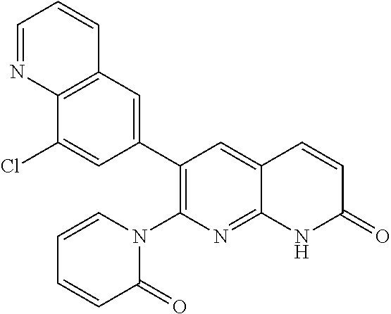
C12=C(C=C(C3=C(N4C=CC=CC4=O)N=C4C(=C3)C=CC(=O)N4)C=C1Cl)C=CC=N2
